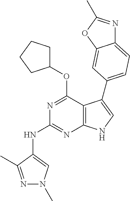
C12=C(NC=C1C1=CC=C3N=C(C)OC3=C1)N=C(NC1=CN(C)N=C1C)N=C2OC1CCCC1
